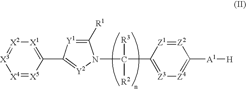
[X4]1=[X5]C(C2=[Y2]N(C([R3])([R2])C3=[Z3][Z4]=C([A1][H])[Z2]=[Z1]3)C([R1])=[Y1]2)=[X1][X2]=[X3]1
